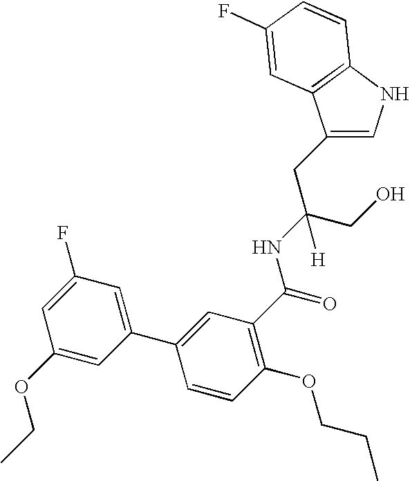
C1(CC(CO)(NC(=O)C2=C(OCCC)C=CC(C3=CC(F)=CC(OCC)=C3)=C2)[H])=CNC2=C1C=C(F)C=C2
